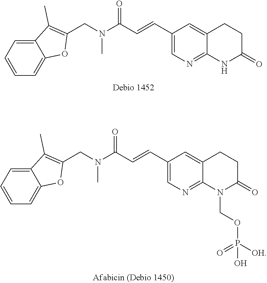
C12=CC=CC=C1OC(CN(C(=O)C=CC1=CN=C3C(=C1)CCC(=O)N3)C)=C2C.C12=CC=CC=C1OC(CN(C(=O)C=CC1=CN=C3C(=C1)CCC(=O)N3COP(O)(=O)[OH])C)=C2C
